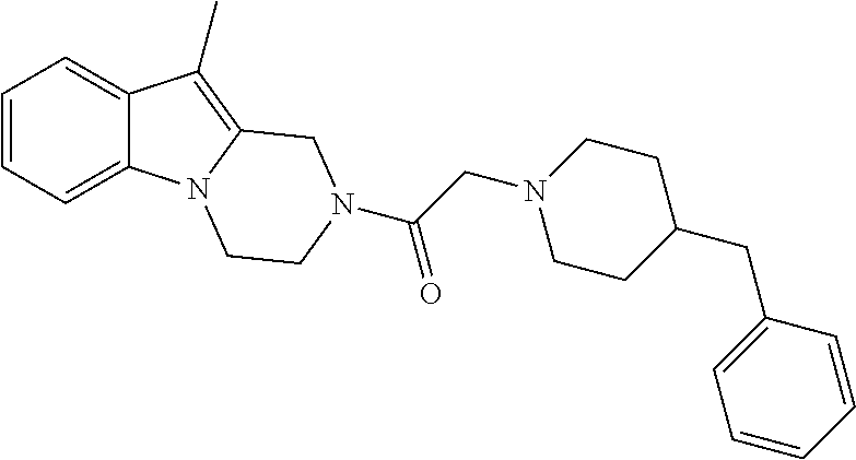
C1=CC=C2C(=C1)C(C)=C1N2CCN(C(CN2CCC(CC3=CC=CC=C3)CC2)=O)C1
